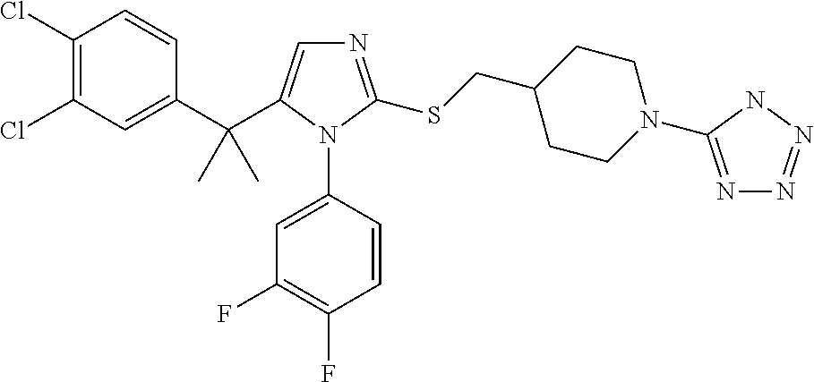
C1(C(C2=CN=C(SCC3CCN(C4=NN=NN4)CC3)N2C2=CC(F)=C(F)C=C2)(C)C)=CC(Cl)=C(Cl)C=C1
